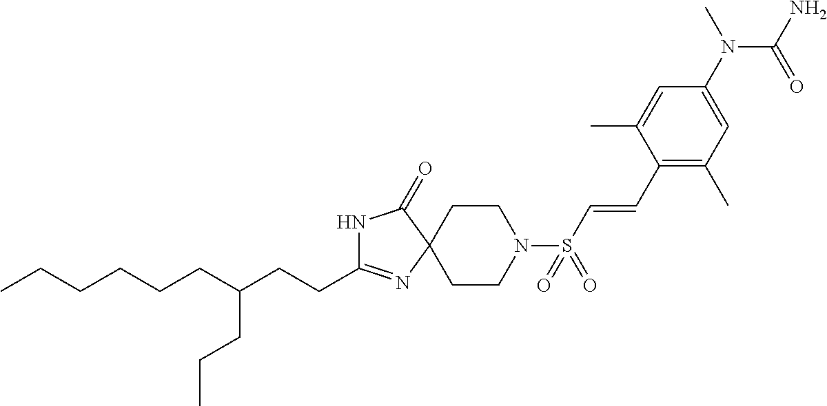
C(C1=NC2(C(=O)N1)CCN(S(C=CC1=C(C)C=C(N(C)C(N)=O)C=C1C)(=O)=O)CC2)CC(CCCCCC)CCC
